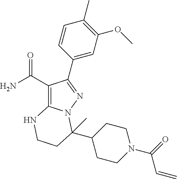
C1CN(C(=O)C=C)CCC1C1(C)N2C(=C(C(=O)N)C(C3=CC(OC)=C(C)C=C3)=N2)NCC1
